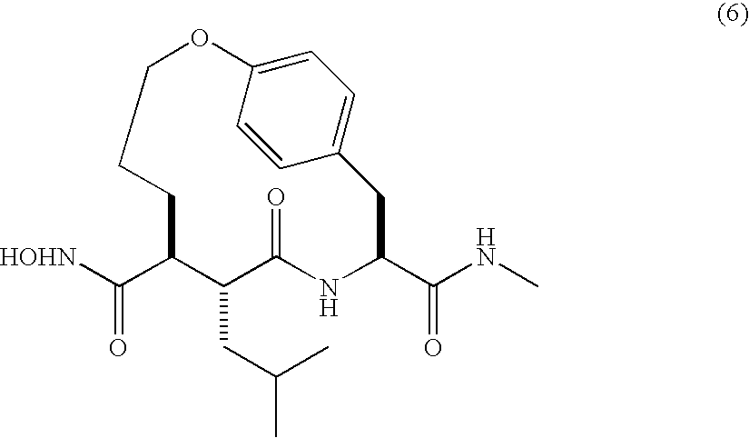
C(C1C(CC(C)C)C(=O)NC(C(NC)=O)CC2=CC=C(C=C2)OCCC1)([HOHN])=O
